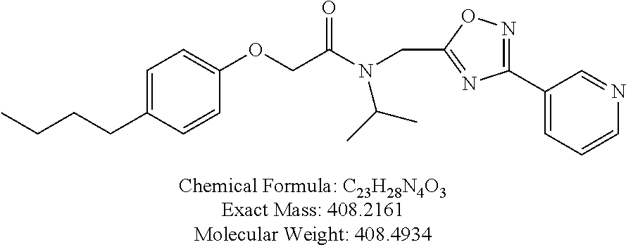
C1=C(CCCC)C=CC(OCC(=O)N(CC2=NC(C3=CC=CN=C3)=NO2)C(C)C)=C1
